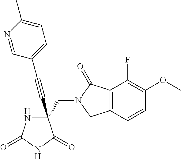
C(#CC1(CN2C(=O)C3=C(C2)C=CC(OC)=C3F)NC(=O)NC1=O)C1=CC=C(C)N=C1
